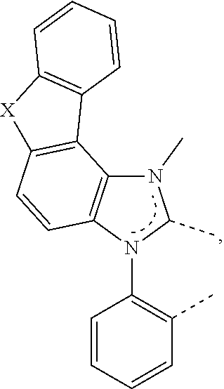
N1(C)C2=C(N(C3=C(C)C=CC=C3)C1C)C=CC1=C2C2=C([X]1)C=CC=C2
